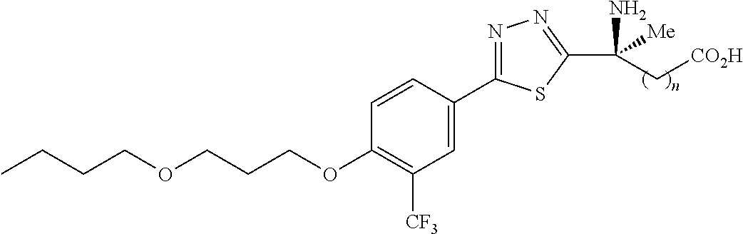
C(OC1=C([CF3])C=C(C2=NN=C(C(N)([Me])C[CO2H])S2)C=C1)CCOCCCC
